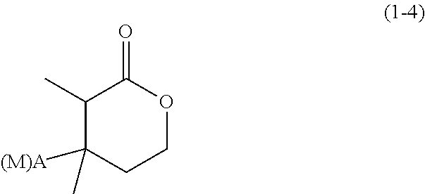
C1COC(=O)C(C)C1([(M)A])C
